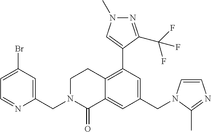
C1(CN2C=CN=C2C)=CC(C2=CN(C)N=C2C(F)(F)F)=C2C(=C1)C(=O)N(CC1=CC(Br)=CC=N1)CC2
